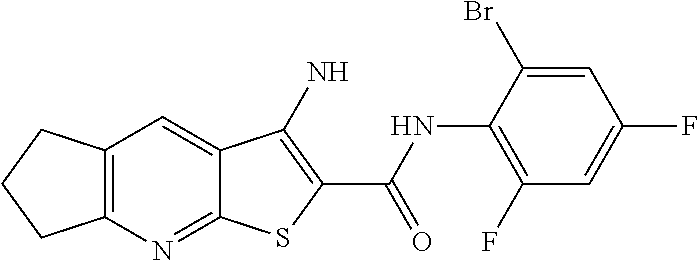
C1=C(Br)C(NC(C2=C(N)C3=CC4=C(N=C3S2)CCC4)=O)=C(F)C=C1F
